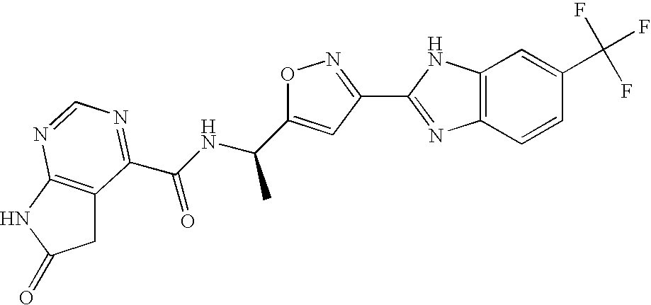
C1C2=C(NC1=O)N=CN=C2C(NC(C)C1=CC(C2=NC3=C(N2)C=C(C(F)(F)F)C=C3)=NO1)=O
